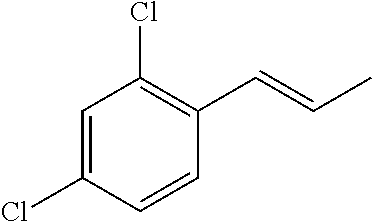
C1=C(Cl)C=CC(C=CC)=C1Cl
